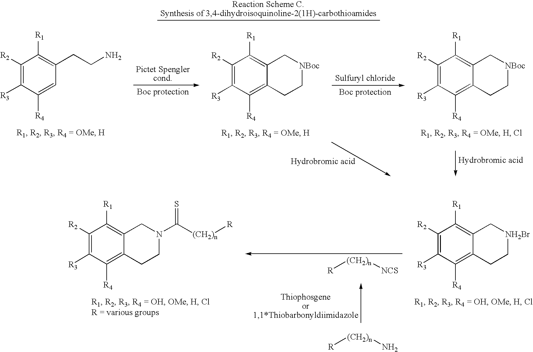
C1([R2])=C([R3])C([R4])=C2C(=C1[R1])C[NH2Br]CC2.C1([R2])=C([R3])C([R4])=C2C(=C1[R1])CN(C([(CH2)n][R])=S)CC2.[R][(CH2)n][NCS].[R][(CH2)n]N.C1([R2])=C([R3])C([R4])=CC(CCN)=C1[R1].C1([R2])=C([R3])C([R4])=C2C(=C1[R1])C[NBoc]CC2.C1([R2])=C([R3])C([R4])=C2C(=C1[R1])C[NBoc]CC2
